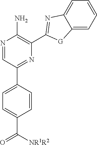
N1=CC(C2=CC=C(C(=O)[NR1R2])C=C2)=NC(C2=NC3=CC=CC=C3[G]2)=C1N
